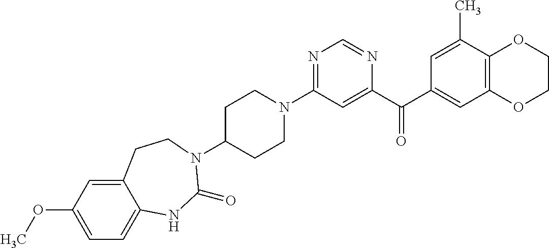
C1C(N2C(=O)NC3=CC=C(OC)C=C3CC2)CCN(C2=NC=NC(C(C3=CC4=C(C(C)=C3)OCCO4)=O)=C2)C1
